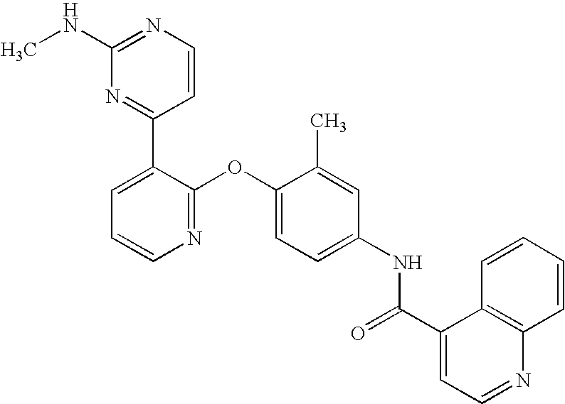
C1(NC)=NC=CC(C2=CC=CN=C2OC2=CC=C(NC(=O)C3=CC=NC4=C3C=CC=C4)C=C2C)=N1
